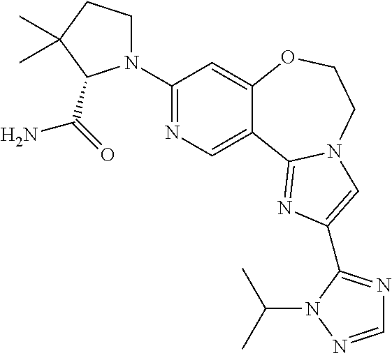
C1(N2CCC(C)(C)C2C(=O)N)=NC=C2C(=C1)OCCN1C2=NC(C2=NC=NN2C(C)C)=C1
